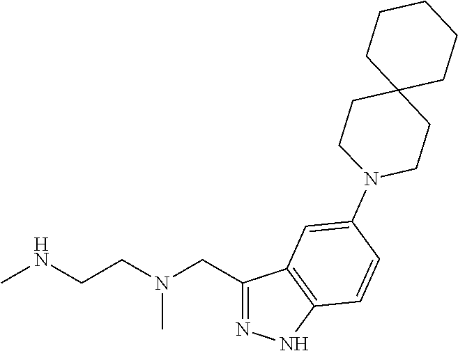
C1(CN(CCNC)C)=NNC2=C1C=C(N1CCC3(CC1)CCCCC3)C=C2
